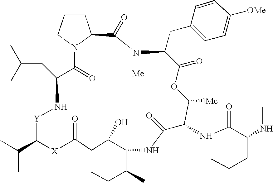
C1CCN2C1C(=O)N([Me])C(CC1=CC=C([OMe])C=C1)C(=O)OC([Me])C(NC(C(CC(C)C)NC)=O)C(=O)NC(C(C)CC)C(O)CC(=O)[X]C(C(C)C)[Y]NC(CC(C)C)C2=O
